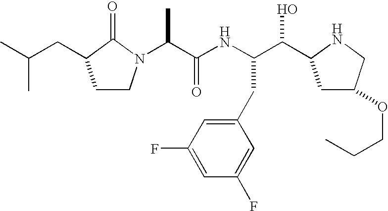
C(C(O)C1NCC(OCCC)C1)(NC(C(C)N1C(=O)C(CC(C)C)CC1)=O)CC1=CC(F)=CC(F)=C1
